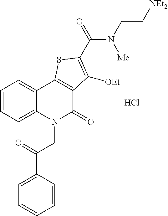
C1=CC=C2C(=C1)C1=C(C(=O)N2CC(C2=CC=CC=C2)=O)C([OEt])=C(C(N(CC[NEt2])[Me])=O)S1.Cl
